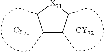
C1(C)C(C)C(C)[X71]C1C.[CY72]
